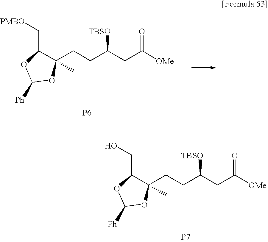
[PMBO]CC1C(CCC(CC([OMe])=O)[TBSO])(C)OC([Ph])O1.[P6].OCC1C(CCC(CC([OMe])=O)[TBSO])(C)OC([Ph])O1.[P7]
